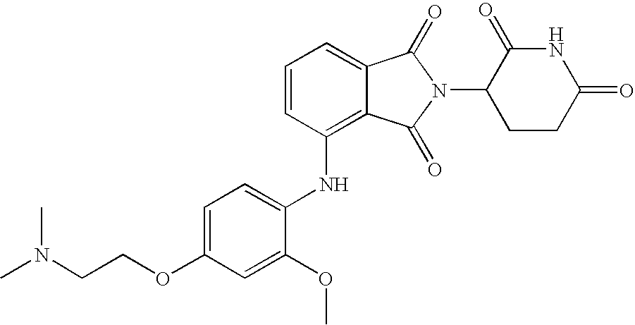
N(C1=C2C(=CC=C1)C(=O)N(C1CCC(=O)NC1=O)C2=O)C1=CC=C(OCCN(C)C)C=C1OC
